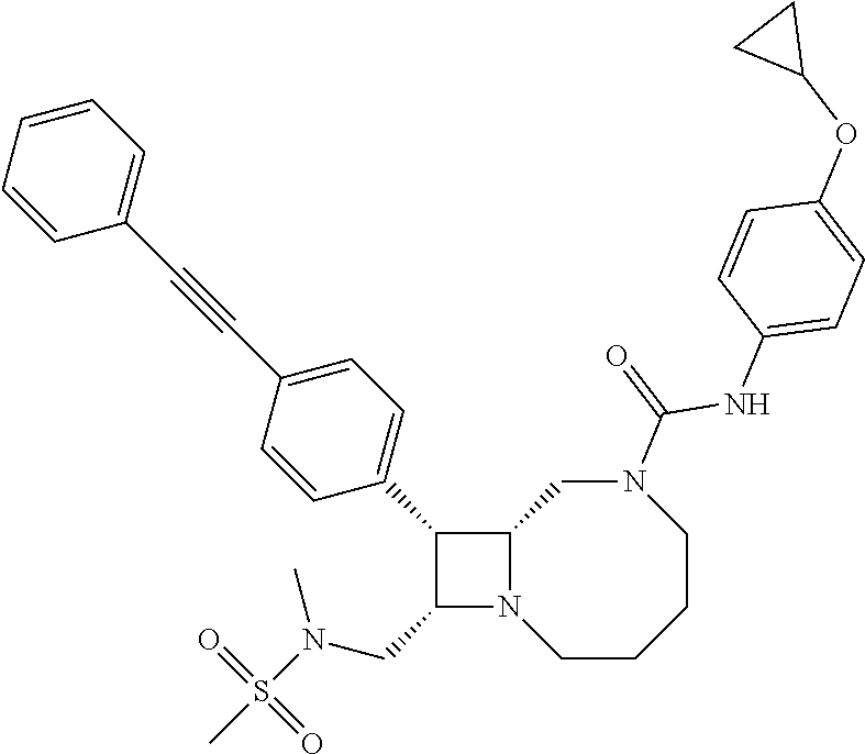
C1(CN(C)S(C)(=O)=O)N2C(C1C1=CC=C(C#CC3=CC=CC=C3)C=C1)CN(C(=O)NC1=CC=C(OC3CC3)C=C1)CCCC2
